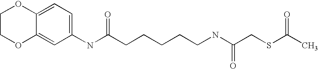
C12=CC=C(NC(CCCCCNC(CSC(C)=O)=O)=O)C=C1OCCO2
